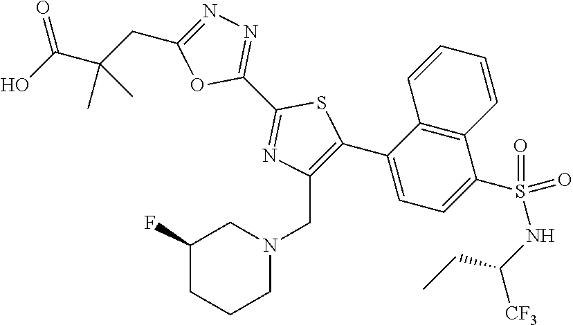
C1(C2=NN=C(CC(C(O)=O)(C)C)O2)=NC(CN2CC(F)CCC2)=C(C2=CC=C(S(NC(CC)[CF3])(=O)=O)C3=C2C=CC=C3)S1
